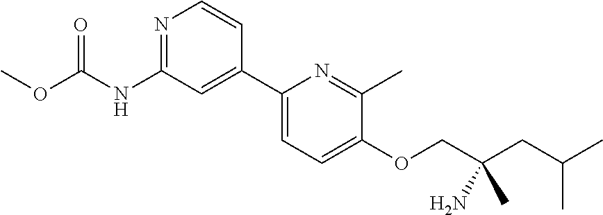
C1(C2=CC=C(OCC(CC(C)C)(N)C)C(C)=N2)=CC(NC(OC)=O)=NC=C1
